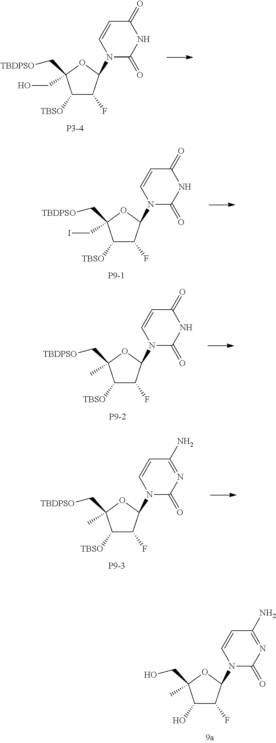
C1([TBSO])C(F)C(N2C(=O)NC(=O)C=C2)OC1(C[TBDPSO])CO.C1([TBSO])C(F)C(N2C(=O)NC(=O)C=C2)OC1(C[TBDPSO])CI.[P9-1].C1([TBSO])C(F)C(N2C(=O)NC(=O)C=C2)OC1(C[TBDPSO])C.[P9-2].C1([TBSO])C(F)C(N2C(=O)N=C(N)C=C2)OC1(C[TBDPSO])C.[P9-3].C1(O)C(F)C(N2C(=O)N=C(N)C=C2)OC1(CO)C
